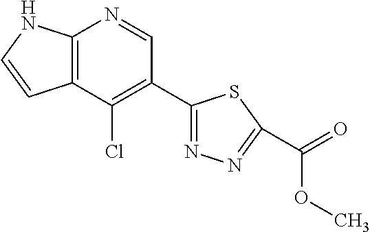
C12=C(NC=C1)N=CC(C1=NN=C(C(=O)OC)S1)=C2Cl
